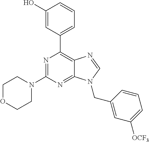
N1=C(N2CCOCC2)N=C2C(=C1C1=CC=CC(O)=C1)N=CN2CC1=CC([OCF3])=CC=C1
